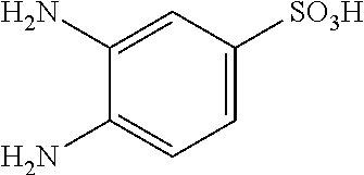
C1=C([SO3H])C=C(N)C(N)=C1
